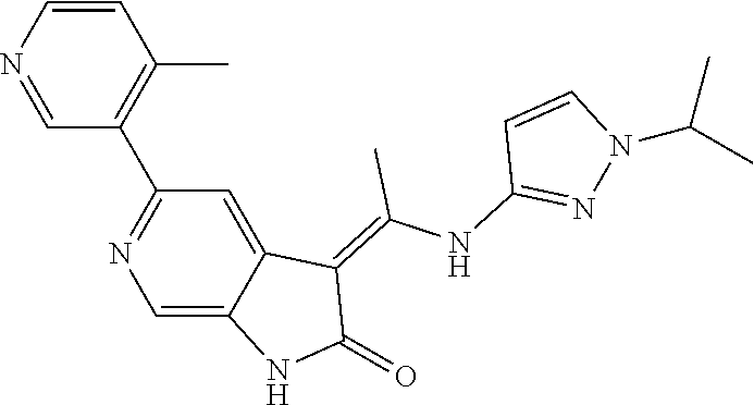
C1=CN=CC(C2=NC=C3C(=C2)C(=C(NC2=NN(C(C)C)C=C2)C)C(=O)N3)=C1C
